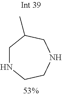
C1NCCNCC1C
